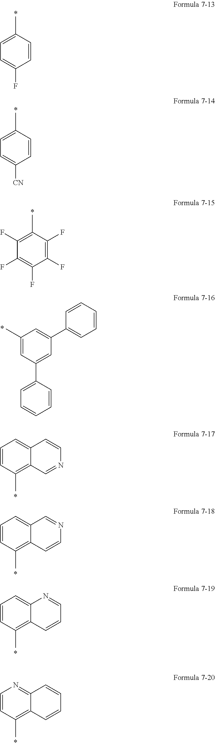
C1(C)=CC=C(F)C=C1.C1(C)=CC=C([CN])C=C1.C1(C)=C(F)C(F)=C(F)C(F)=C1F.C1(C)=CC(C2=CC=CC=C2)=CC(C2=CC=CC=C2)=C1.C1=CC(C)=C2C(=C1)C=CN=C2.C1=CC(C)=C2C(=C1)C=NC=C2.C1=CC(C)=C2C(=C1)N=CC=C2.C1=CC(C)=C2C(=N1)C=CC=C2
